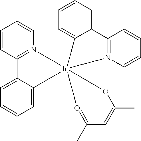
C1=CC2=N(C=C1)[Ir]13(C4=CC=CC=C4C4=N1C=CC=C4)(C1=CC=CC=C21)OC(C)=CC(C)=O3
